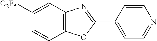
C1=CC(C2=NC3=C(O2)C=CC([C2F5])=C3)=CC=N1
